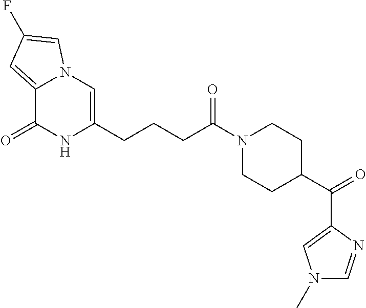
C12=CC(F)=CN1C=C(CCCC(N1CCC(C(C3=CN(C)C=N3)=O)CC1)=O)NC2=O
